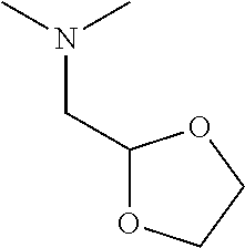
CN(C)CC1OCCO1
